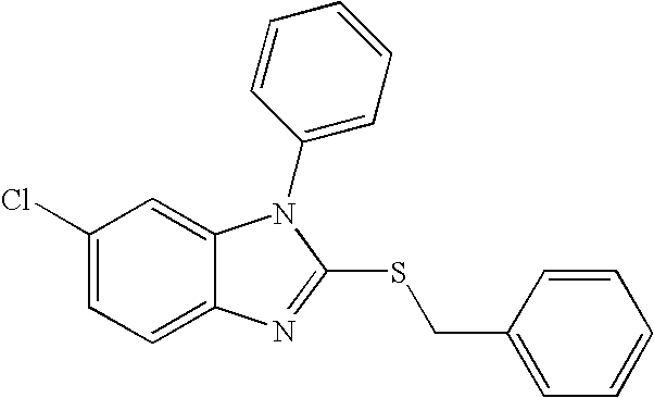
C1(Cl)=CC=C2C(=C1)N(C1=CC=CC=C1)C(SCC1=CC=CC=C1)=N2
